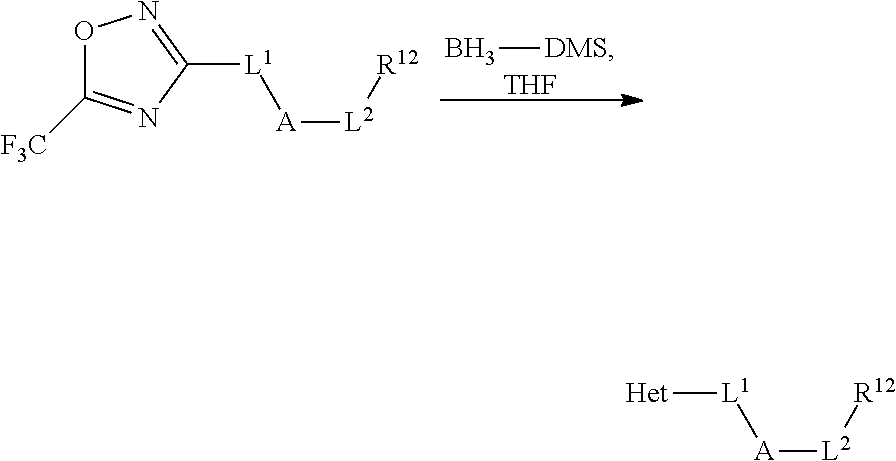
[Het][L1][A][L2][R12].[L1]([A][L2][R12])C1=NOC([F3C])=N1.B[DMS].[THF]
